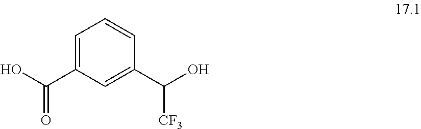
C1=C(C(O)=O)C=C(C(O)[CF3])C=C1
